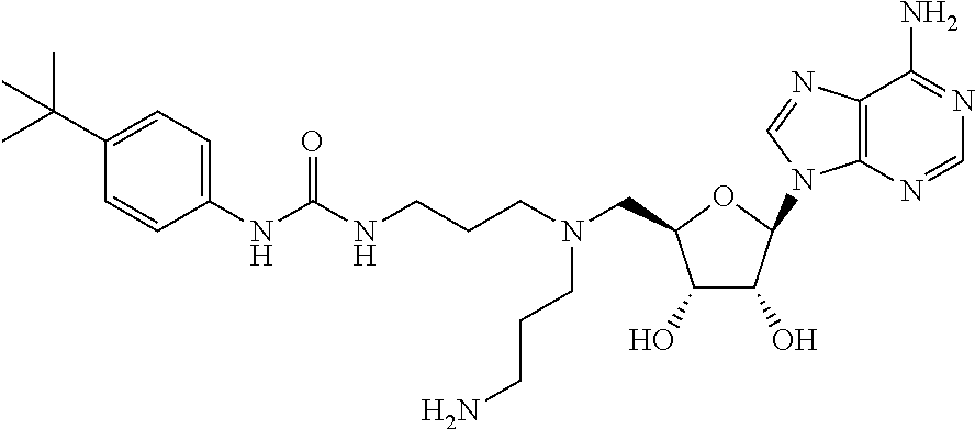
C1(N2C3=C(C(N)=NC=N3)N=C2)OC(CN(CCCNC(NC2=CC=C(C(C)(C)C)C=C2)=O)CCCN)C(O)C1O
